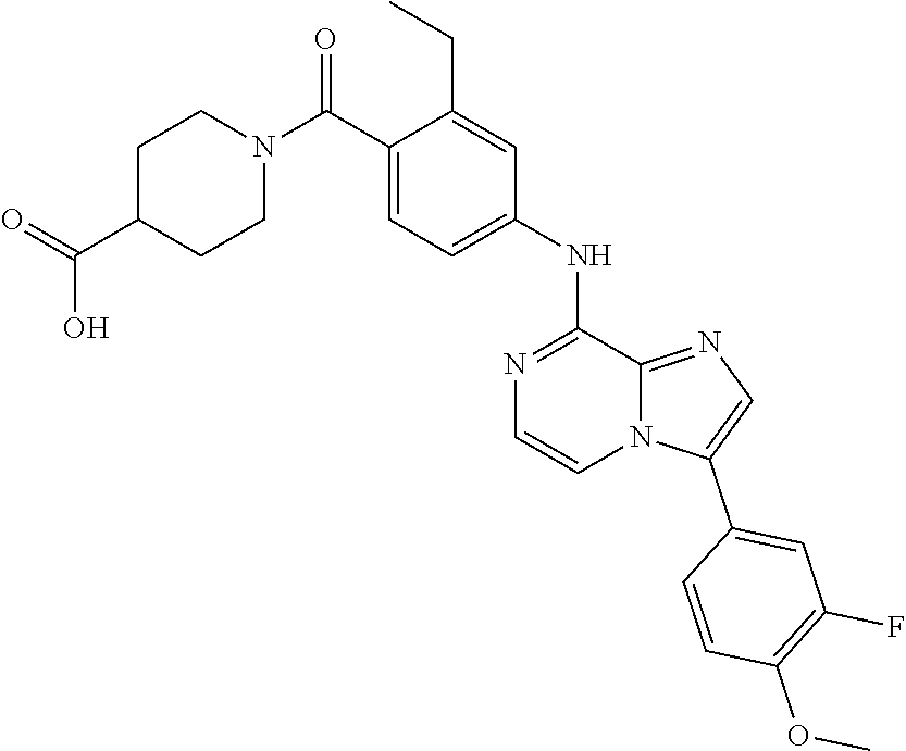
C1=C(C(=O)N2CCC(C(=O)O)CC2)C(CC)=CC(NC2=NC=CN3C2=NC=C3C2=CC(F)=C(OC)C=C2)=C1
